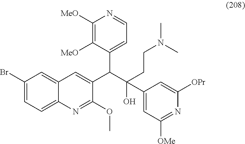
C1(Br)=CC=C2C(=C1)C=C(C(C(O)(CCN(C)C)C1=CC([OMe])=NC([OPr])=C1)C1=CC=NC([MeO])=C1[MeO])C(OC)=N2
